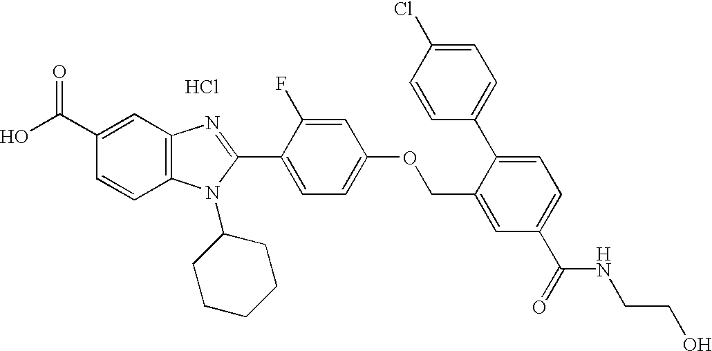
OC(C1=CC2=C(C=C1)N(C1CCCCC1)C(C1=CC=C(OCC3=CC(C(=O)NCCO)=CC=C3C3=CC=C(Cl)C=C3)C=C1F)=N2)=O.Cl
